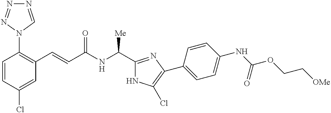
C1=CC(Cl)=CC(C=CC(NC(C2=NC(C3=CC=C(NC(OCC[OMe])=O)C=C3)=C(Cl)N2)[Me])=O)=C1N1C=NN=N1
